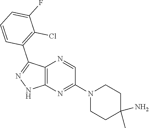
C12=C(N=C(N3CCC(C)(N)CC3)C=N1)NN=C2C1=C(Cl)C(F)=CC=C1
